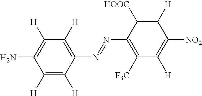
C1([H])=C([H])C(N=NC2=C([F3C])C([H])=C([NO2])C([H])=C2[HOOC])=C([H])C([H])=C1N
